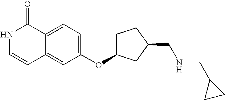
N1C=CC2=CC(OC3CCC(CNCC4CC4)C3)=CC=C2C1=O
